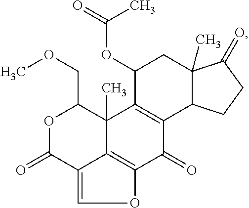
O1C(=O)C2=COC3=C2C(C)(C1COC)C1=C(C3=O)C2C(C)(CC1OC(=O)C)C(=O)CC2
